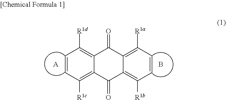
C1=CC([R1c])=C2C(=C1[R1d])C(=O)C1=C([R1a])C=CC([R1b])=C1C2=O.[A].B
